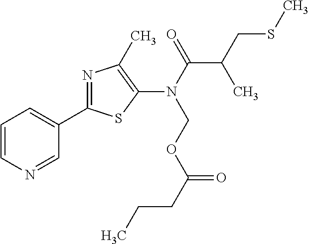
N1=CC(C2=NC(C)=C(N(C(C(CSC)C)=O)COC(=O)CCC)S2)=CC=C1
